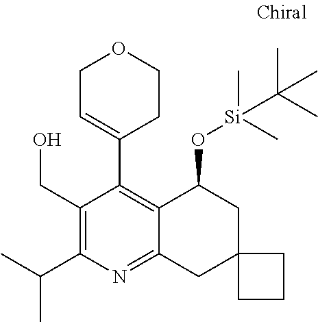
C1(CO)=C(C(C)C)N=C2C(=C1C1=CCOCC1)C(O[Si](C)(C)C(C)(C)C)CC1(C2)CCC1
